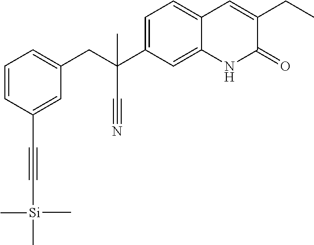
C1=CC=C(CC(C2=CC=C3C(=C2)NC(=O)C(CC)=C3)(C#N)C)C=C1C#C[Si](C)(C)C
